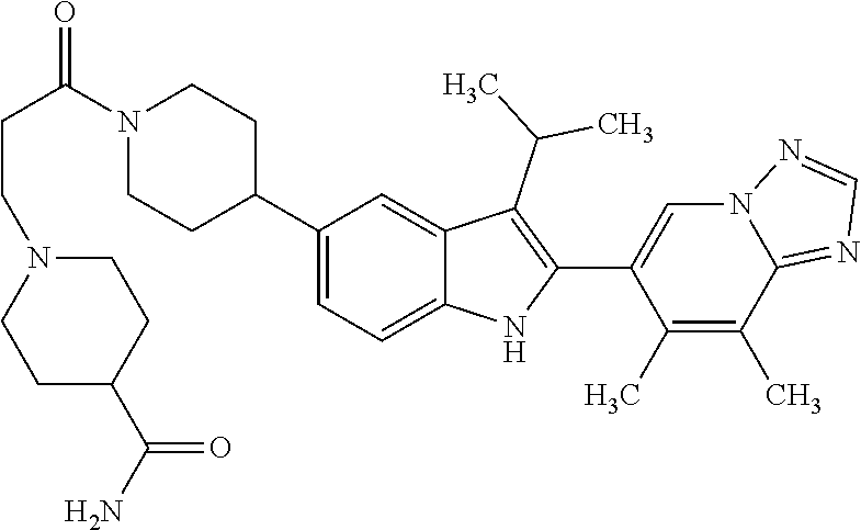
N1(C(CCN2CCC(C(N)=O)CC2)=O)CCC(C2=CC=C3C(=C2)C(C(C)C)=C(C2=CN4C(=NC=N4)C(C)=C2C)N3)CC1
